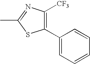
C1(C2=CC=CC=C2)=C([CF3])N=C(C)S1
